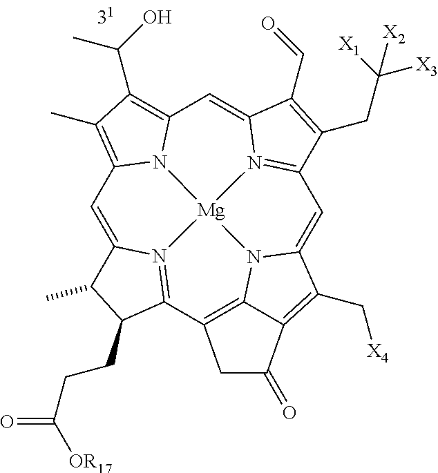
C1=C2N3=C(C4=C5N6C(=CC7=N8C(=CC9=C(C(O)C)C(C)=C1N9[Mg]863)C(C=O)=C7CC([X1])([X3])[X2])C(C[X4])=C5C(=O)C4)C(CCC(=O)[OR17])C2C
